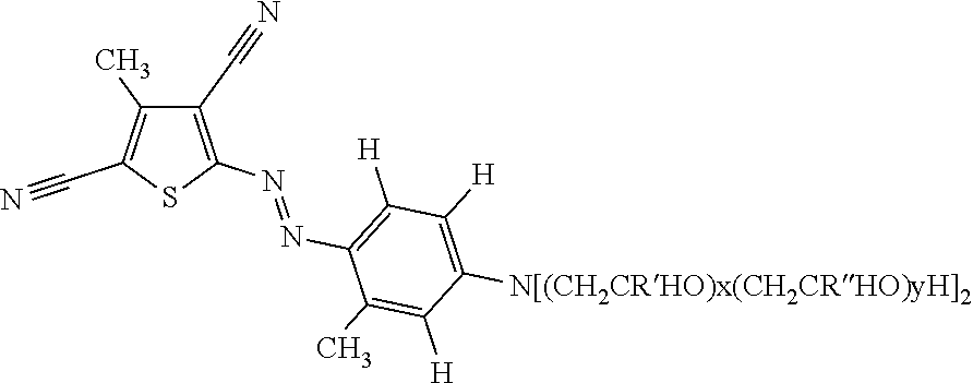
[N[(CH2CRHO)x(CH2CRHO)yH]2]C1=C([H])C([H])=C(N=NC2=C(C#N)C(C)=C(C#N)S2)C(C)=C1[H]
